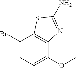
O(C)C1=CC=C(Br)C2=C1N=C(N)S2
